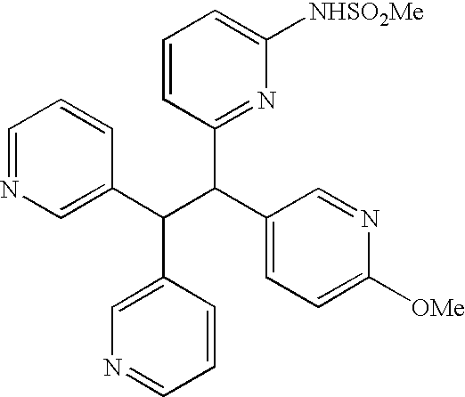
C1=NC=C(C(C(C2=CC=C([OMe])N=C2)C2=NC([NHSO2Me])=CC=C2)C2=CN=CC=C2)C=C1
